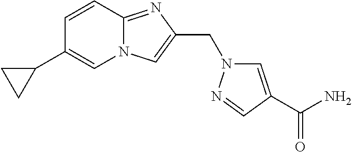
C1=C(C(N)=O)C=NN1CC1=CN2C(=N1)C=CC(C1CC1)=C2
